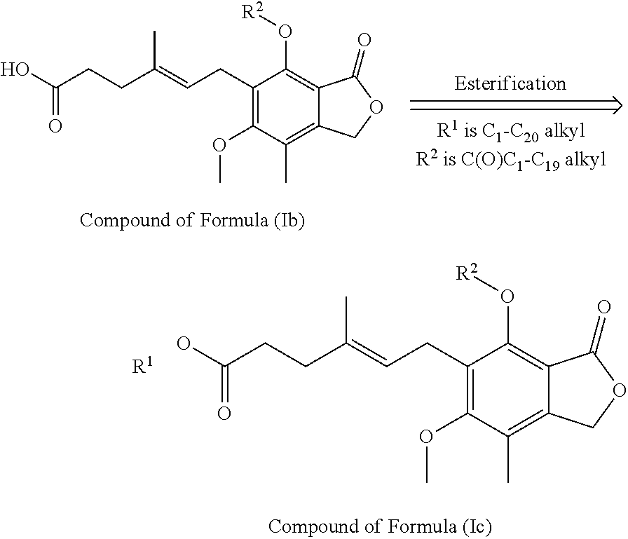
OC(CCC(=CCC1=C(OC)C(C)=C2C(=C1O[R2])C(=O)OC2)C)=O.OC(CCC(=CCC1=C(OC)C(C)=C2C(=C1O[R2])C(=O)OC2)C)=O.[R1]
